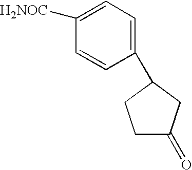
C1=C([H2NOC])C=CC(C2CC(=O)CC2)=C1
